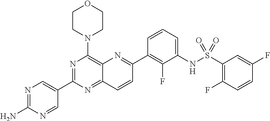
C12=NC(C3=CN=C(N)N=C3)=NC(N3CCOCC3)=C1N=C(C1=C(F)C(NS(C3=C(F)C=CC(F)=C3)(=O)=O)=CC=C1)C=C2
